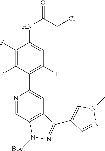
N1=CC2=C(C=C1C1=C(F)C=C(NC(CCl)=O)C(F)=C1F)C(C1=CN(C)N=C1)=NN2[Boc]
